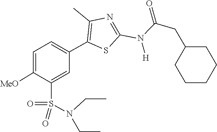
C1(CC(N(C2=NC(C)=C(C3=CC=C([MeO])C(S(=O)(=O)N(CC)CC)=C3)S2)[H])=O)CCCCC1
